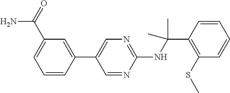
C1(C2=CN=C(NC(C)(C)C3=C(SC)C=CC=C3)N=C2)=CC(C(N)=O)=CC=C1
